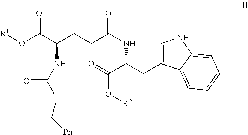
C1=C(CC(C(=O)O[R2])NC(CCC(C(O[R1])=O)NC(OC[Ph])=O)=O)C2=CC=CC=C2N1
